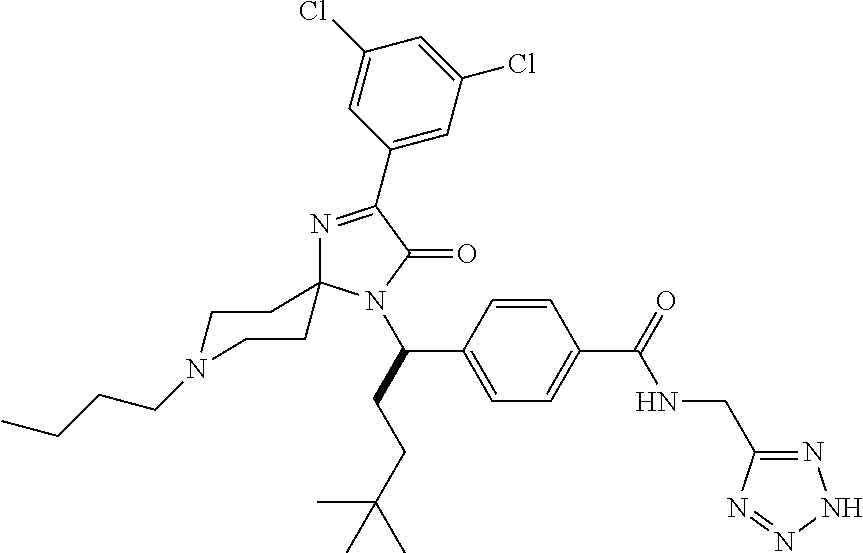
N1=C(C2=CC(Cl)=CC(Cl)=C2)C(=O)N(C(CCC(C)(C)C)C2=CC=C(C(=O)NCC3=NNN=N3)C=C2)C12CCN(CCCC)CC2
